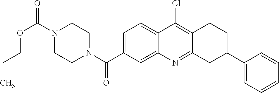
N1(C(OCCC)=O)CCN(C(=O)C2=CC=C3C(=C2)N=C2C(=C3Cl)CCC(C3=CC=CC=C3)C2)CC1
